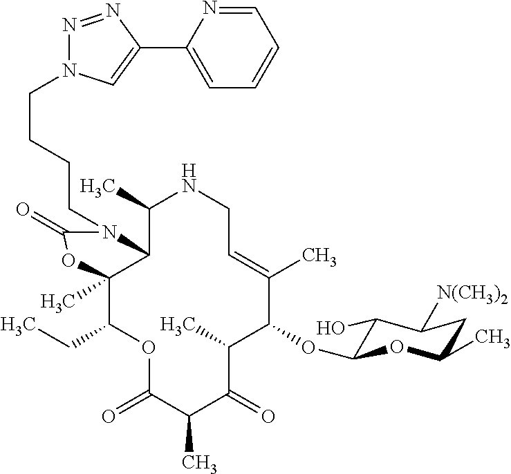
C12C(C)(C(CC)OC(=O)C(C)C(=O)C(C)C(OC3C(O)C([N(CH3)2])CC(C)O3)C(C)=CCNC1C)OC(=O)N2CCCCN1N=NC(C2=CC=CC=N2)=C1
